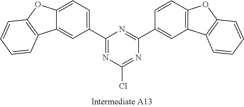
N1=C(C2=CC3=C(C=C2)OC2=C3C=CC=C2)N=C(Cl)N=C1C1=CC=C2C(=C1)C1=C(O2)C=CC=C1
